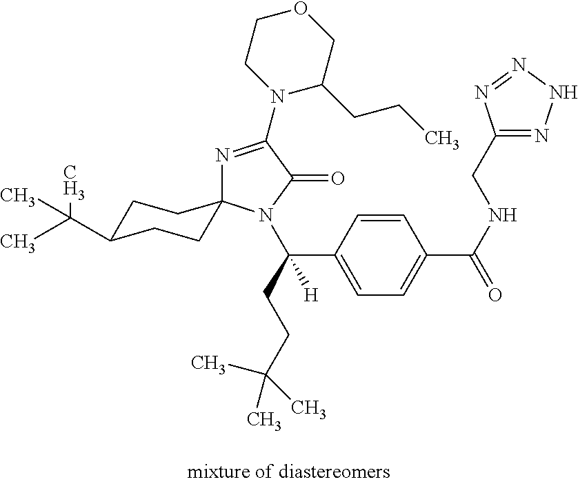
N1=C(N2C(CCC)COCC2)C(=O)N(C(C2=CC=C(C(=O)NCC3=NNN=N3)C=C2)(CCC(C)(C)C)[H])C12CCC(C(C)(C)C)CC2
